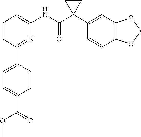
C1=CC(C2=CC=C(C(OC)=O)C=C2)=NC(NC(C2(C3=CC4=C(C=C3)OCO4)CC2)=O)=C1
